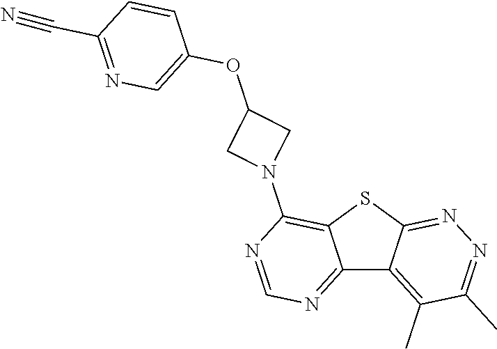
C12=NC=NC(N3CC(OC4=CN=C(C#N)C=C4)C3)=C1SC1=NN=C(C)C(C)=C21
